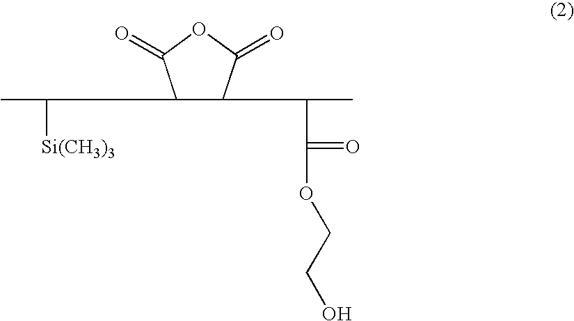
CC([Si(CH3)3])C1C(C(C(=O)OCCO)C)C(=O)OC1=O
